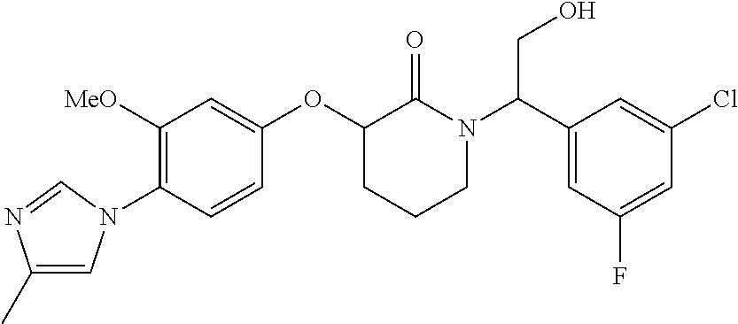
C1([MeO])=C(N2C=C(C)N=C2)C=CC(OC2CCCN(C(C3=CC(F)=CC(Cl)=C3)CO)C2=O)=C1
